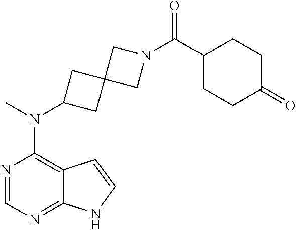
N1=CN=C2C(=C1N(C)C1CC3(C1)CN(C(C1CCC(=O)CC1)=O)C3)C=CN2
